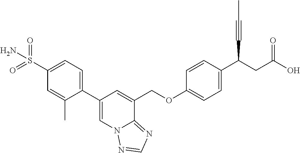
C1(C2=CC=C(S(=O)(=O)N)C=C2C)=CN2C(=NC=N2)C(COC2=CC=C(C(CC(O)=O)C#CC)C=C2)=C1
